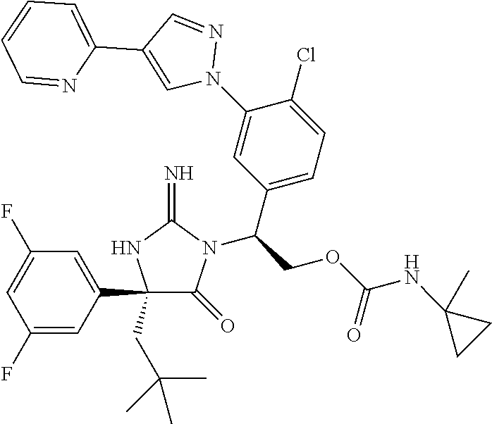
C1(C2=CC(F)=CC(F)=C2)(CC(C)(C)C)C(=O)N(C(COC(NC2(C)CC2)=O)C2=CC=C(Cl)C(N3N=CC(C4=CC=CC=N4)=C3)=C2)C(=N)N1
